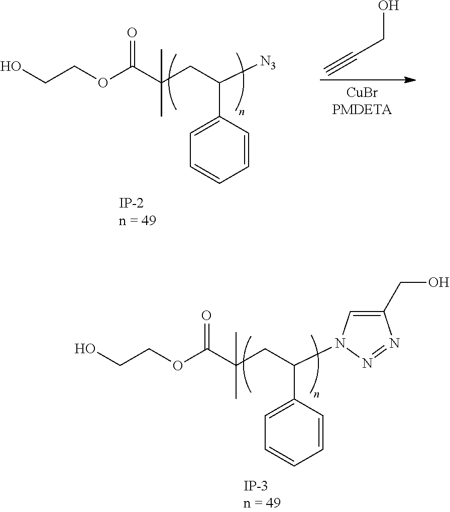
OCCOC(C(C)(CC(C1=CC=CC=C1)N1C=C(CO)N=N1)C)=O.OCCOC(C(C)(CC([N3])C1=CC=CC=C1)C)=O.C#CCO
